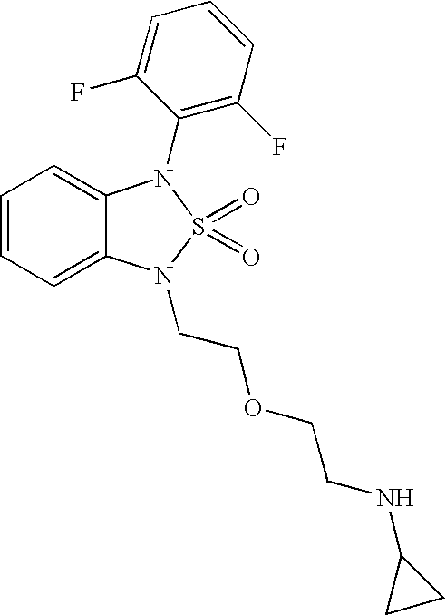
C1=CC=C2C(=C1)N(C1=C(F)C=CC=C1F)S(=O)(=O)N2CCOCCNC1CC1
